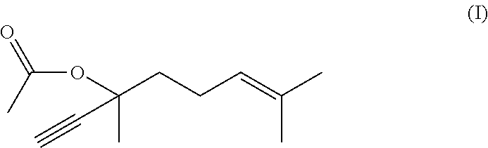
C(OC(CCC=C(C)C)(C)C#C)(C)=O
